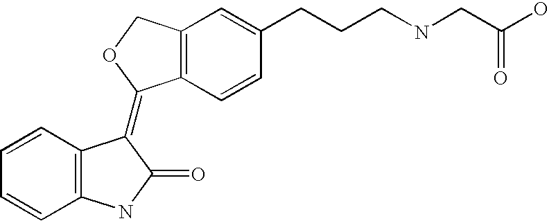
C12=C(C=CC(CCCNCC(O)=O)=C1)C(=C1C3=C(C=CC=C3)NC1=O)OC2
